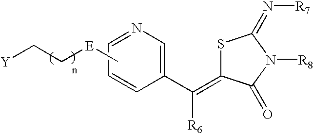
S1C(=C([R6])C2=CN=CC=C2)C(=O)N([R8])C1=N[R7].C[E]CC[Y]
